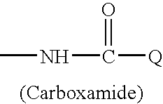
CNC([Q])=O
